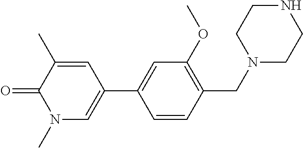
C1=CC(CN2CCNCC2)=C(OC)C=C1C1=CN(C)C(=O)C(C)=C1
